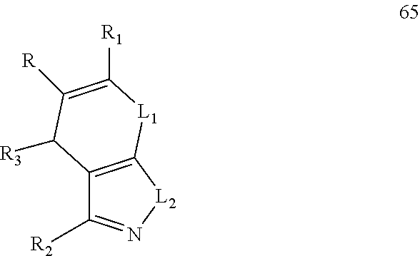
C12=C([L2]N=C1[R2])[L1]C([R1])=C([R])C2[R3]
